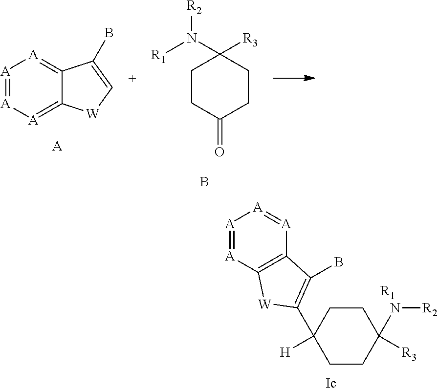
[A]1=[A][A]=C2C(=[A]1)C(B)=C[W]2.[A].C1CC(=O)CCC1(N([R1])[R2])[R3].B.C1([H])(C2=C(B)C3=C([A]=[A][A]=[A]3)[W]2)CCC([R3])(N[R2])CC1.[R1]
